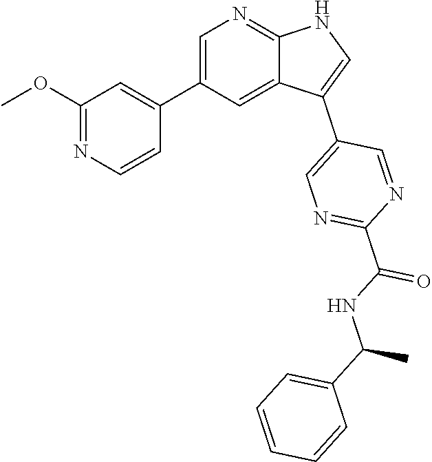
C1=C(C2=CC(OC)=NC=C2)C=C2C(=N1)NC=C2C1=CN=C(C(NC(C2=CC=CC=C2)C)=O)N=C1
